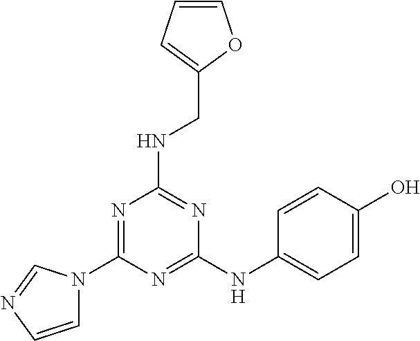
C1=CN=CN1C1=NC(NCC2=CC=CO2)=NC(NC2=CC=C(O)C=C2)=N1
